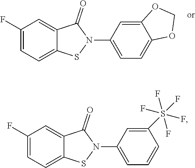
C12=CC=C(F)C=C1C(=O)N(C1=CC=CC(S(F)(F)(F)(F)F)=C1)S2.C12=CC=C(F)C=C1C(=O)N(C1=CC=C3C(=C1)OCO3)S2
